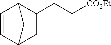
C1=CC2CC(CC[CO2Et])C1C2
